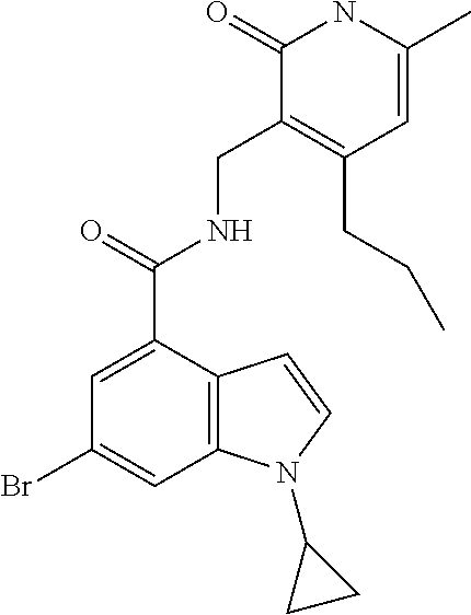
C12=C(C(C(=O)NCC3=C(CCC)C=C(C)NC3=O)=CC(Br)=C1)C=CN2C1CC1
